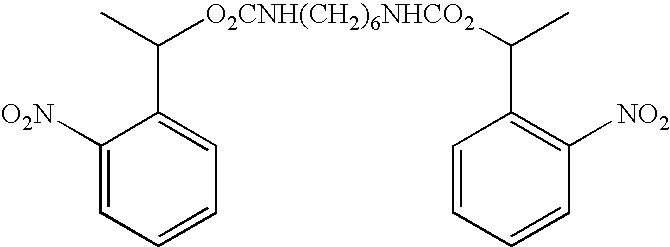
C1([O2N])=CC=CC=C1C(C)[O2CNH(CH2)6NHCO2]C(C1=C([NO2])C=CC=C1)C
